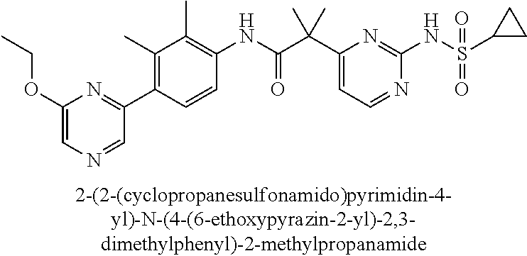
N1=CC=C(C(C(NC2=C(C)C(C)=C(C3=NC(OCC)=CN=C3)C=C2)=O)(C)C)N=C1NS(=O)(=O)C1CC1
